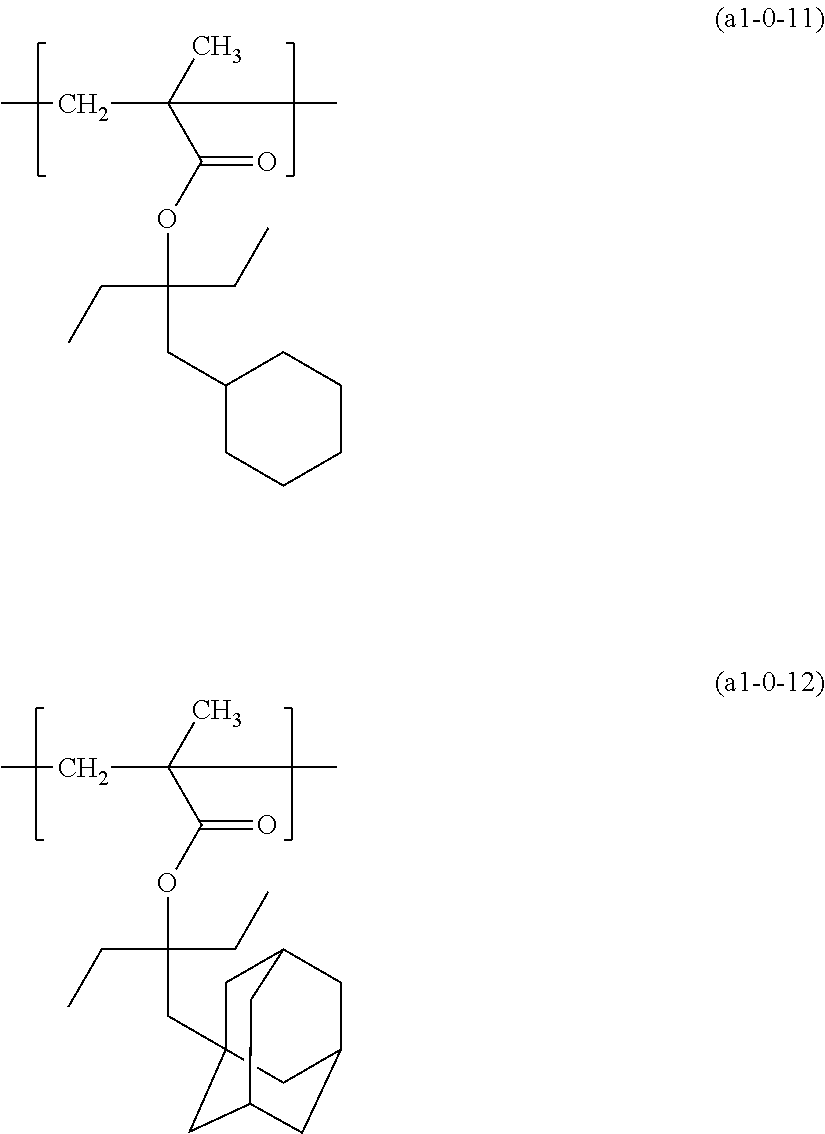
CC(C(OC(CC)(CC)CC1CCCCC1)=O)(C)CC.CC(C(OC(CC)(CC)CC12CC3CC(CC(C1)C3)C2)=O)(C)CC
